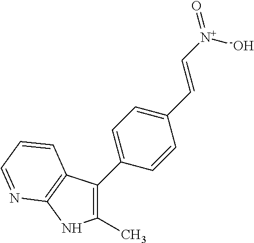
C1(C)=C(C2=CC=C(C=C[N+](=O)[O-])C=C2)C2=C(N1)N=CC=C2
